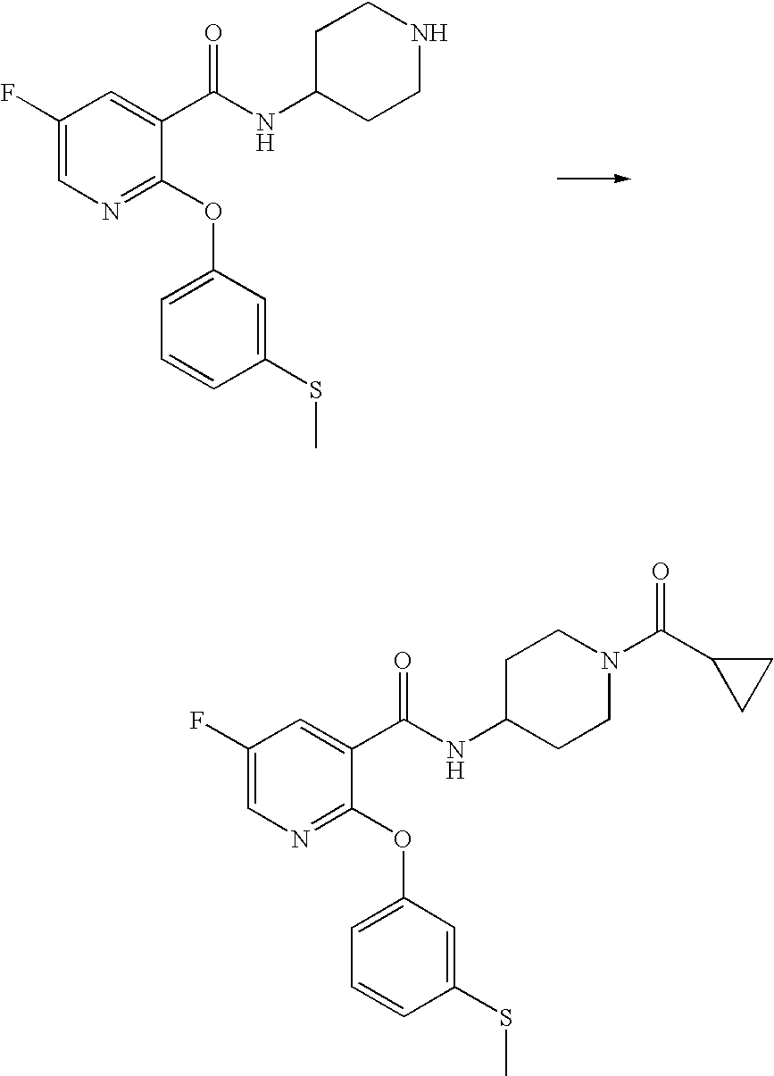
C1(F)=CN=C(OC2=CC=CC(SC)=C2)C(C(NC2CCNCC2)=O)=C1.C1(F)=CN=C(OC2=CC=CC(SC)=C2)C(C(NC2CCN(C(C3CC3)=O)CC2)=O)=C1
